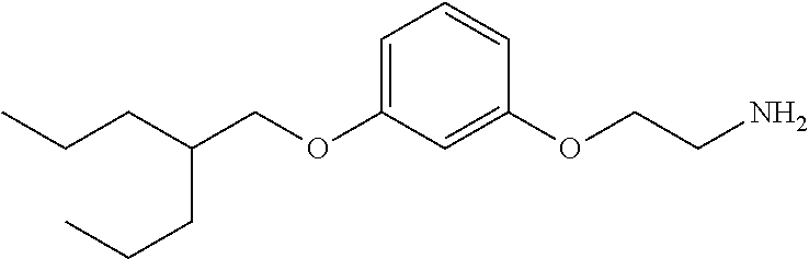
C1=C(OCC(CCC)CCC)C=C(OCCN)C=C1
